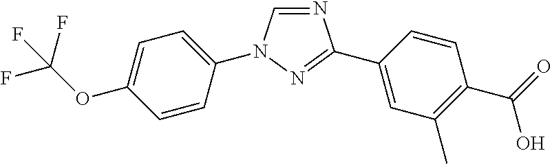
N1=CN(C2=CC=C(OC(F)(F)F)C=C2)N=C1C1=CC(C)=C(C(=O)O)C=C1
